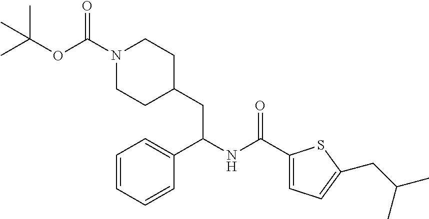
N1(C(OC(C)(C)C)=O)CCC(CC(NC(C2=CC=C(CC(C)C)S2)=O)C2=CC=CC=C2)CC1
